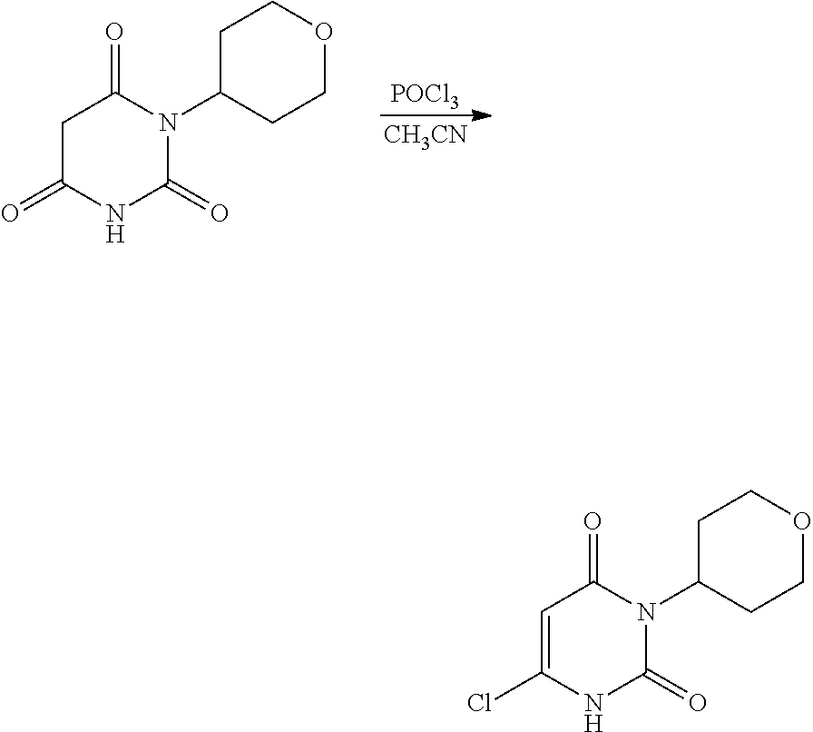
C1C(=O)NC(=O)N(C2CCOCC2)C1=O.[POCl3].[CH3CN].C1=C(Cl)NC(=O)N(C2CCOCC2)C1=O
